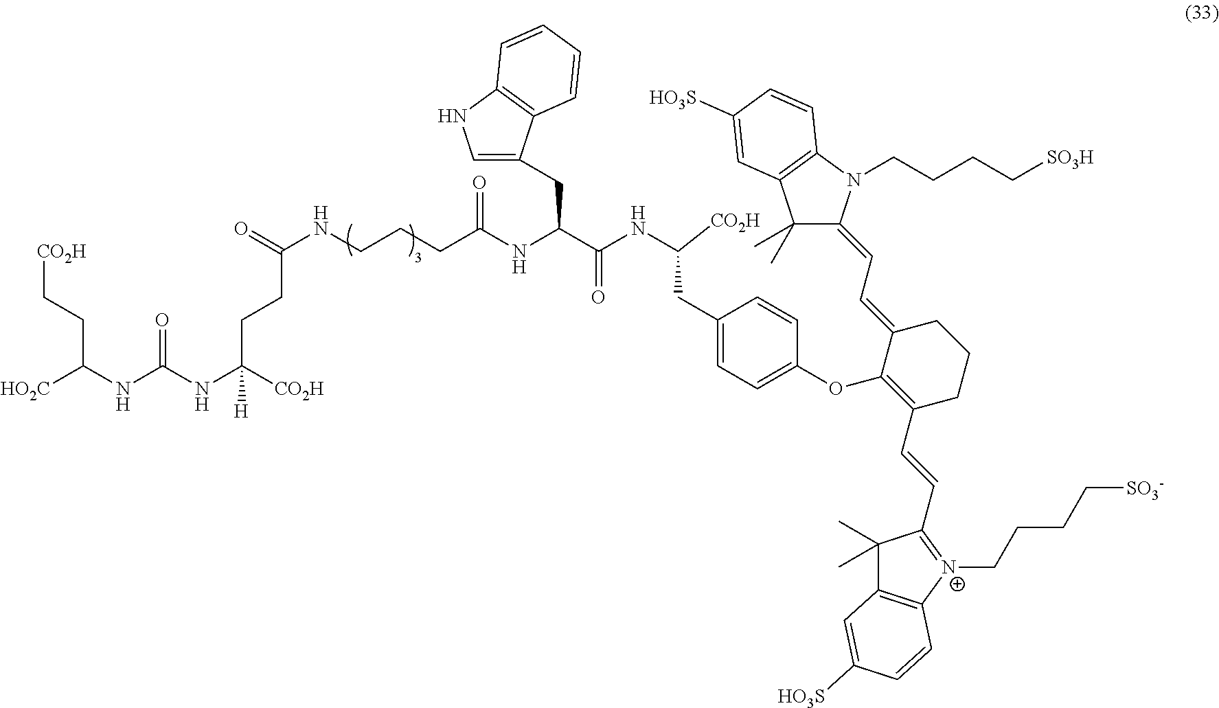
[CO2H]CCC(NC(NC([CO2H])(CCC(NCCCC(NC(C(NC([CO2H])CC1=CC=C(OC2=C(C=CC3=[N+](CCCC[SO3-])C4=C(C3(C)C)C=C([HO3S])C=C4)CCCC2=CC=C2C(C)(C)C3=C(N2CCCC[SO3H])C=CC([HO3S])=C3)C=C1)=O)CC1=CNC2=C1C=CC=C2)=O)=O)[H])=O)[HO2C]
